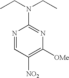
C1([NO2])=C([OMe])N=C(N(CC)CC)N=C1
